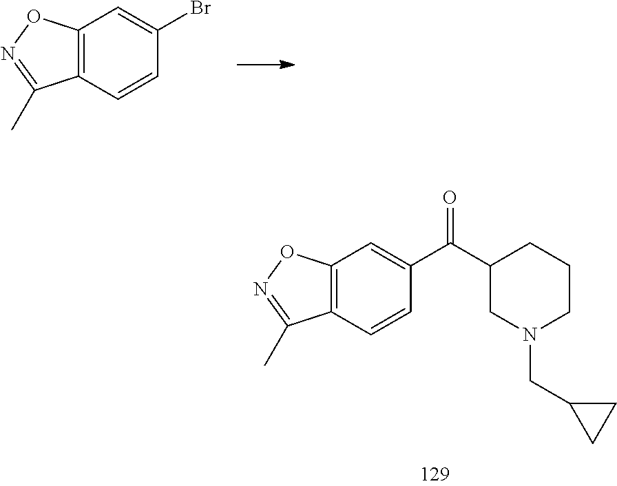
C(C1CN(CC2CC2)CCC1)(=O)C1=CC2=C(C=C1)C(C)=NO2.BrC1=CC2=C(C=C1)C(C)=NO2
